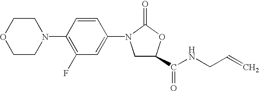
C1(C(NCC=C)=O)CN(C2=CC(F)=C(N3CCOCC3)C=C2)C(=O)O1
